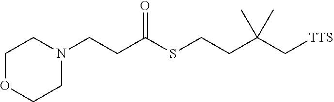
O1CCN(CCC(SCCC(C[TTS])(C)C)=O)CC1
